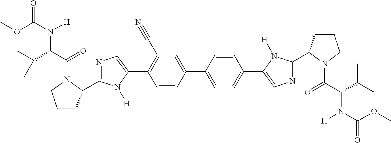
N1=C(C2CCCN2C(C(C(C)C)N(C(OC)=O)[H])=O)N([H])C(C2=C(C#N)C=C(C3=CC=C(C4=CN=C(C5CCCN5C(C(C(C)C)N(C(=O)OC)[H])=O)N4[H])C=C3)C=C2)=C1
